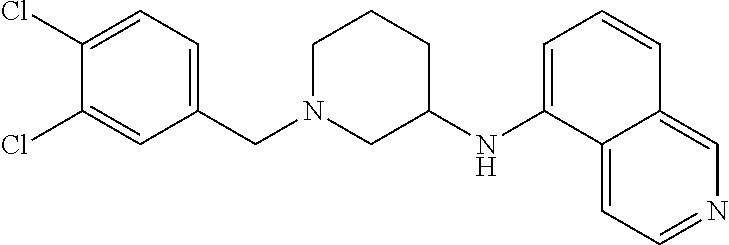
C1(Cl)=CC=C(CN2CCCC(NC3=CC=CC4=CN=CC=C34)C2)C=C1Cl
